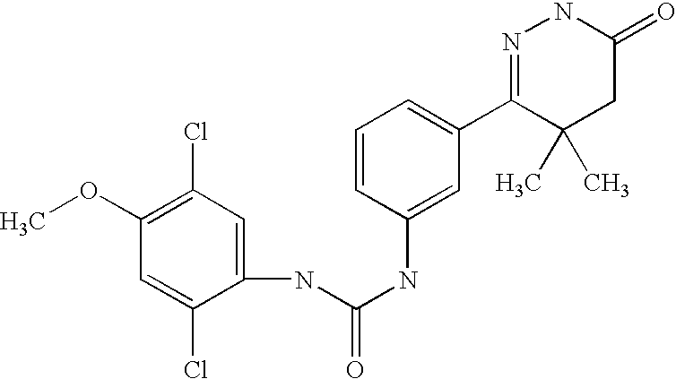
C1(OC)=C(Cl)C=C(NC(NC2=CC(C3=NNC(=O)CC3(C)C)=CC=C2)=O)C(Cl)=C1
